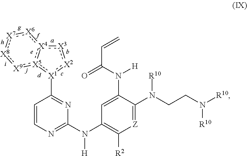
[X1]1(C2=NC(N(C3=C([R2])[Z]=C(N(CCN([R10])[R10])[R10])C(N(C(=O)C=C)[H])=C3)[H])=NC=C2):[X2]:[X3]:[X4]2:[X5]:1:[X9]:[X8]:[X7]:[X6]:2
